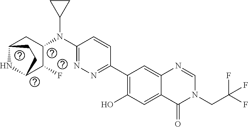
C1(C2=C(O)C=C3C(=C2)N=CN(CC(F)(F)F)C3=O)=NN=C(N(C2CC3NC(C2F)CC3)C2CC2)C=C1
